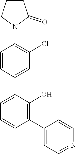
N1(C2=C(Cl)C=C(C3=CC=CC(C4=CC=NC=C4)=C3O)C=C2)C(=O)CCC1
